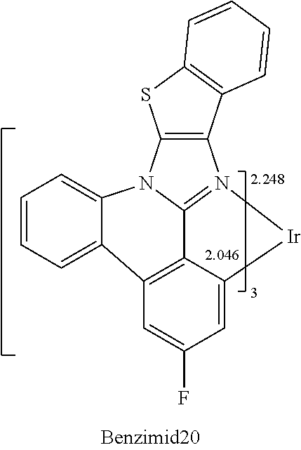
C1=CC=C2C3=C4C5=N(C6=C(SC7=C6C=CC=C7)N5C2=C1)[Ir]C4=CC(F)=C3
